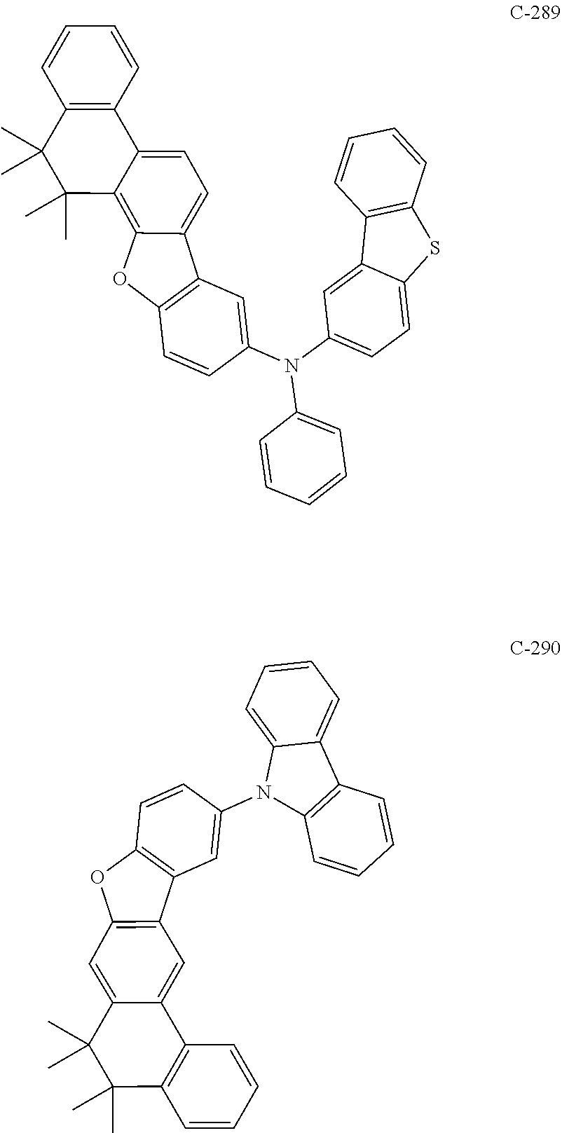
C12=CC=C3C(=C1C(C)(C)C(C)(C)C1=C2C=CC=C1)OC1=C3C=C(N(C2=CC=C3C(=C2)C2=C(S3)C=CC=C2)C2=CC=CC=C2)C=C1.C12=CC3=C(C=C1C(C)(C)C(C)(C)C1=C2C=CC=C1)OC1=C3C=C(N2C3=C(C4=CC=CC=C24)C=CC=C3)C=C1
